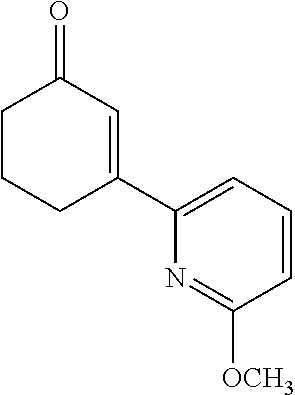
C1(C2=CC(=O)CCC2)=CC=CC([OCH3])=N1
